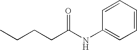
C1=CC=CC(NC(CCCC)=O)=C1
